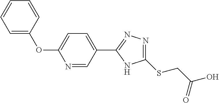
C1=C(OC2=CC=C(C3=NN=C(SCC(O)=O)N3)C=N2)C=CC=C1
